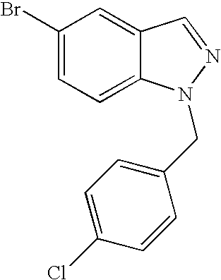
C1(Br)=CC=C2C(=C1)C=NN2CC1=CC=C(Cl)C=C1
